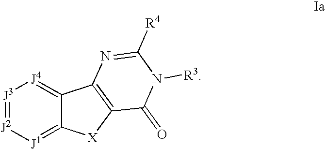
[J3]1=[J2][J1]=C2C(=[J4]1)C1=C([X]2)C(=O)N([R3])C([R4])=N1
